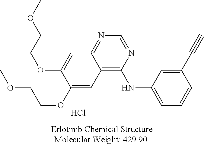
C12=C(NC3=CC=CC(C#C)=C3)N=CN=C1C=C(OCCOC)C(OCCOC)=C2.Cl
